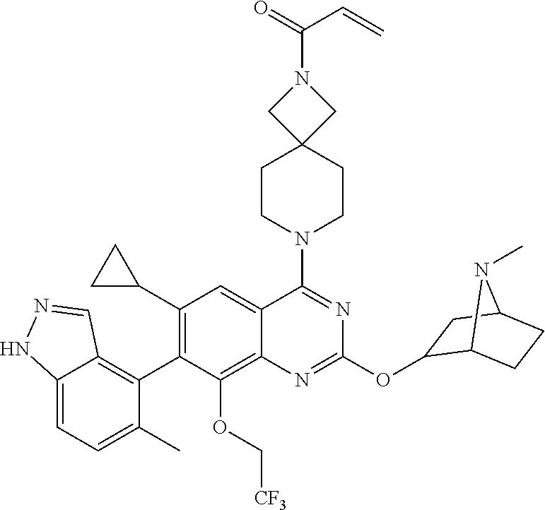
C12=CC=C(C)C(C3=C(C4CC4)C=C4C(=C3OC[CF3])N=C(OC3C5CCC(C3)N5C)N=C4N3CCC4(CC3)CN(C(C=C)=O)C4)=C1C=NN2
